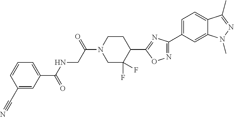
C(N1CCC(C2=NC(C3=CC=C4C(=C3)N(C)N=C4C)=NO2)C(F)(F)C1)(=O)CNC(C1=CC=CC(C#N)=C1)=O
